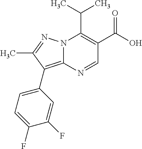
N12C(=C(C3=CC=C(F)C(F)=C3)C(C)=N1)N=CC(C(=O)O)=C2C(C)C
